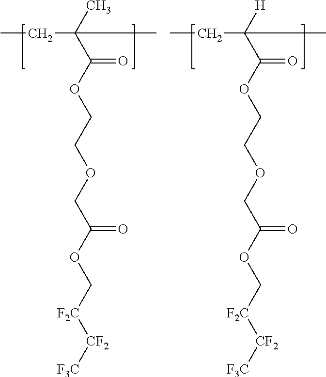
CCC(C(OCCOCC(OC[F2C][CF2][F3C])=O)=O)(C)C.CCC(C(OCCOCC(OC[F2C][CF2][F3C])=O)=O)([H])C
